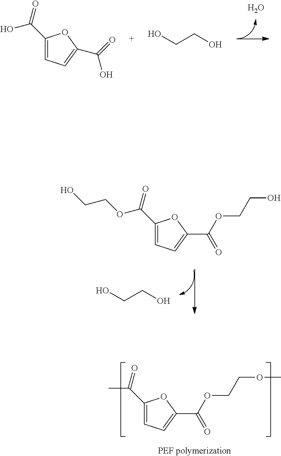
C1(C(=O)OCCO)=CC=C(C(OCCO)=O)O1.OCCO.C1(C(=O)C)=CC=C(C(OCCOC)=O)O1.O.C1(C(=O)O)=CC=C(C(=O)O)O1.OCCO
